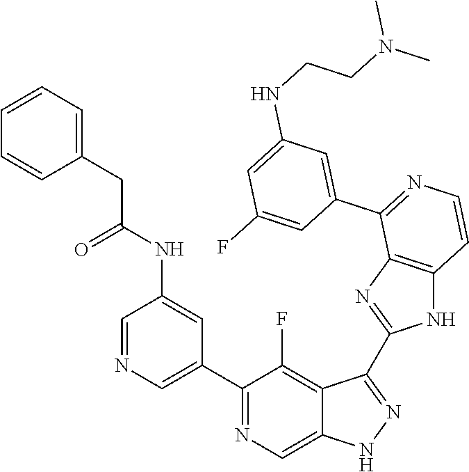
C1=NC=C(C2=NC=C3C(=C2F)C(C2=NC4=C(N2)C=CN=C4C2=CC(NCCN(C)C)=CC(F)=C2)=NN3)C=C1NC(CC1=CC=CC=C1)=O
